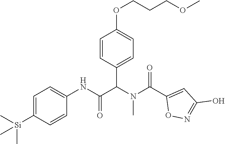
C1=C([Si](C)(C)C)C=CC(NC(=O)C(N(C(C2=CC(O)=NO2)=O)C)C2=CC=C(OCCCOC)C=C2)=C1
